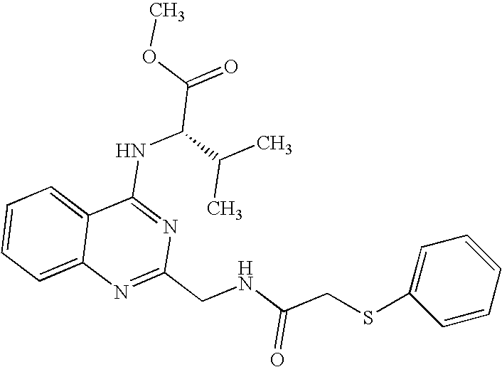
C12=CC=CC=C1N=C(CNC(CSC1=CC=CC=C1)=O)N=C2NC(C(=O)OC)C(C)C
